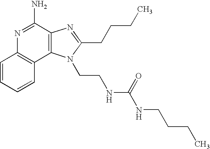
C1=CC=CC2=C1N=C(N)C1=C2N(CCNC(NCCCC)=O)C(CCCC)=N1
